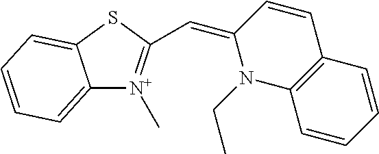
C12=CC=CC=C1SC(C=C1N(CC)C3=C(C=C1)C=CC=C3)=[N+]2C
